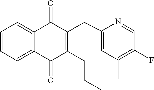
C1=CC=C2C(=C1)C(=O)C(CC1=CC(C)=C(F)C=N1)=C(CCC)C2=O
